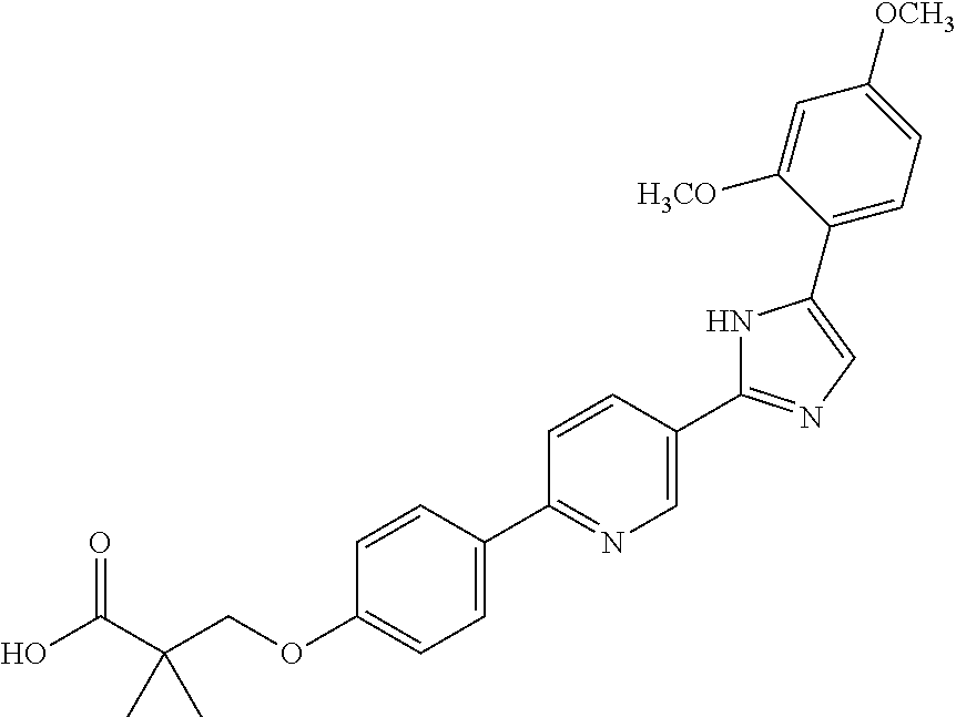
OC(C(COC1=CC=C(C2=NC=C(C3=NC=C(C4=CC=C([OCH3])C=C4[H3CO])N3)C=C2)C=C1)(C)C)=O
